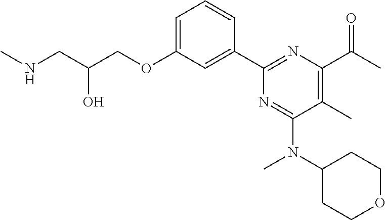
C1=C(OCC(CNC)O)C=C(C2=NC(C(C)=O)=C(C)C(N(C3CCOCC3)C)=N2)C=C1
